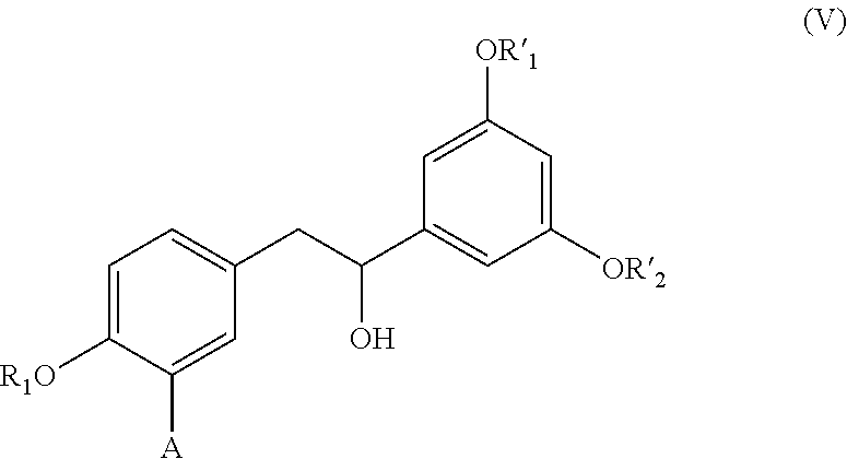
C1=C([R1O])C([A])=CC(CC(C2=CC([OR2])=CC([OR1])=C2)O)=C1
